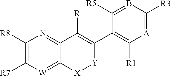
C1([R8])=C([R7])[W]=C2C(=N1)C([R])=C(C1=C([R1])[A]=C([R3])B=C1[R5])[Y][X]2
